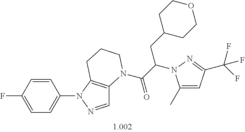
C1=NN(C2=CC=C(F)C=C2)C2=C1N(C(C(CC1CCOCC1)N1C(C)=CC(C(F)(F)F)=N1)=O)CCC2
